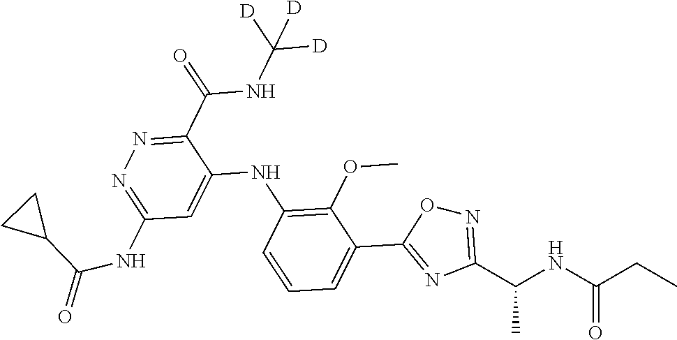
C1(C(NC([D])([D])[D])=O)=NN=C(NC(=O)C2CC2)C=C1NC1=C(OC)C(C2=NC(C(NC(CC)=O)C)=NO2)=CC=C1
